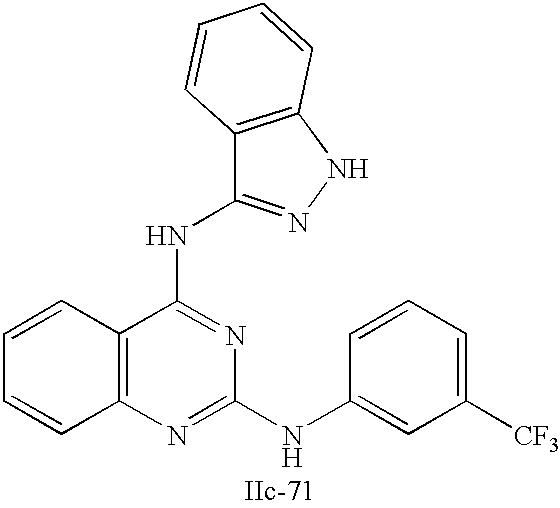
C12=C(N=C(NC3=CC([CF3])=CC=C3)N=C1NC1=NNC3=C1C=CC=C3)C=CC=C2
